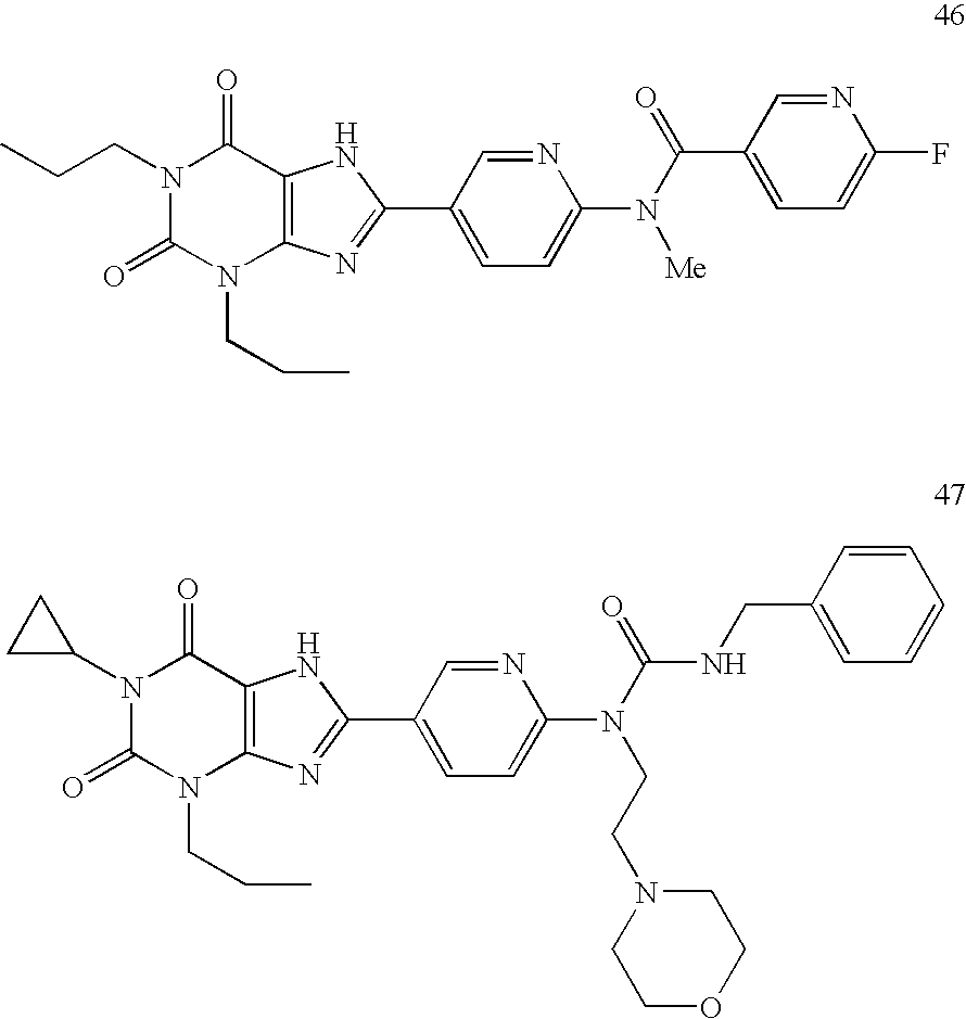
CCCN1C(=O)N(CCC)C2=C(C1=O)NC(C1=CC=C(N(C(=O)C3=CC=C(F)N=C3)[Me])N=C1)=N2.N1(C2CC2)C(=O)N(CCC)C2=C(C1=O)NC(C1=CC=C(N(C(=O)NCC3=CC=CC=C3)CCN3CCOCC3)N=C1)=N2
